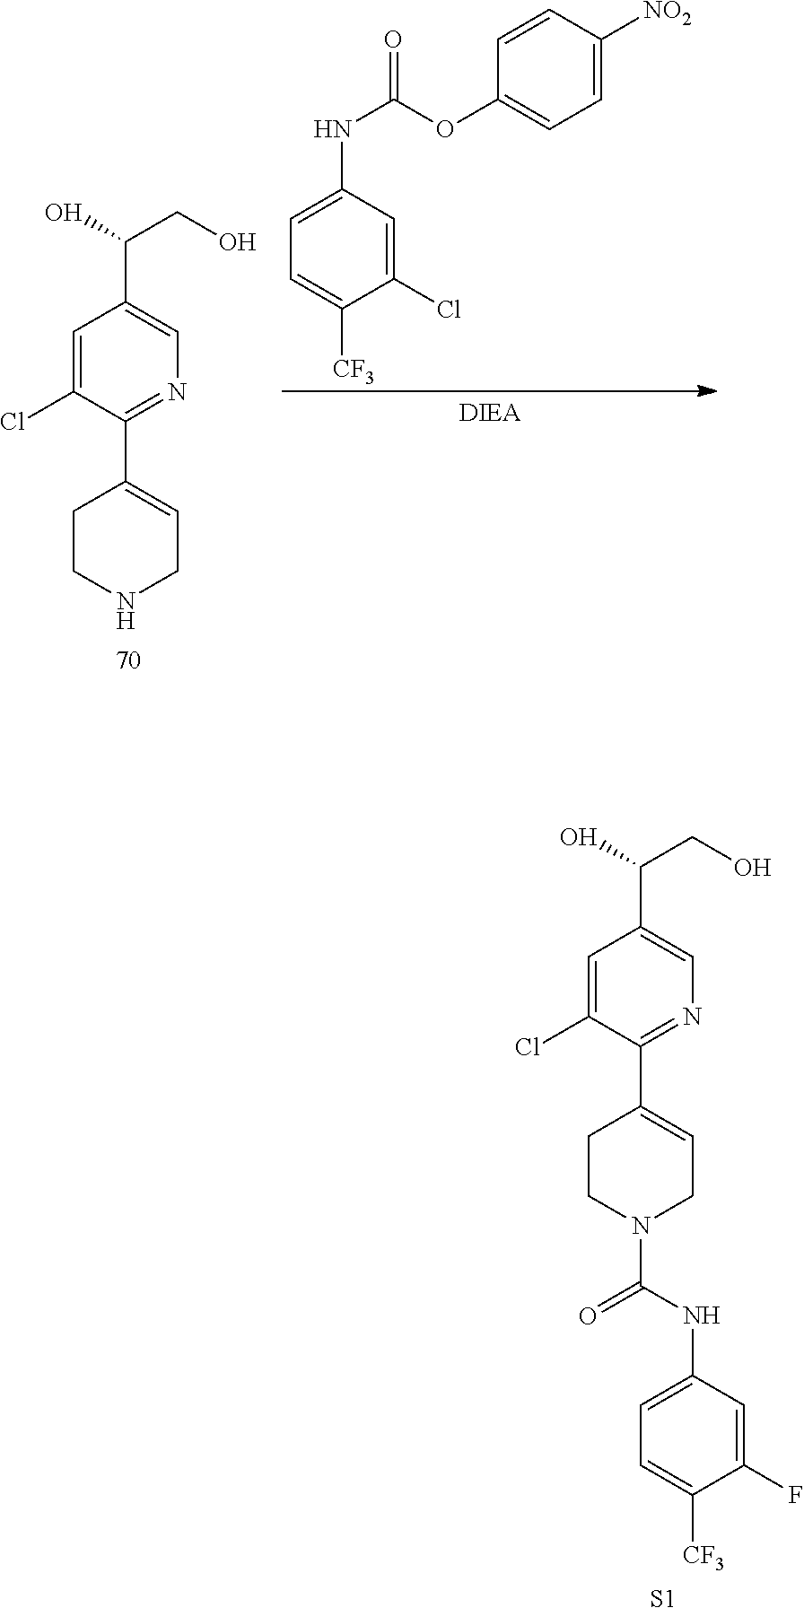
C1=C(Cl)C(C2=CCN(C(NC3=CC=C([CF3])C(F)=C3)=O)CC2)=NC=C1C(O)CO.[S1].C1=C(Cl)C(C2=CCNCC2)=NC=C1C(O)CO.C1=C(NC(OC2=CC=C([NO2])C=C2)=O)C=C(Cl)C([CF3])=C1
